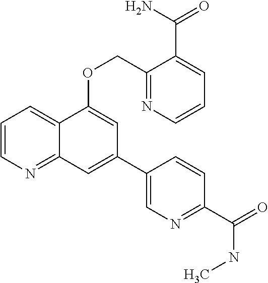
C1=CN=C2C(=C1)C(OCC1=NC=CC=C1C(N)=O)=CC(C1=CN=C(C(=O)NC)C=C1)=C2
